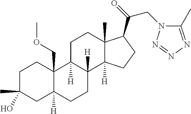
C1C(C)(O)CC2([H])C(COC)(C1)C1([H])C([H])(CC2)C2([H])C(C)(CC1)C(C(CN1C(C)=NN=N1)=O)CC2
